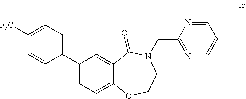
C1=C([F3C])C=CC(C2=CC=C3C(=C2)C(=O)N(CC2=NC=CC=N2)CCO3)=C1
